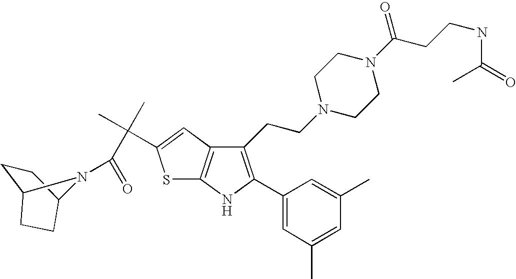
C1(CCN2CCN(C(CCNC(=O)C)=O)CC2)=C(C2=CC(C)=CC(C)=C2)NC2=C1C=C(C(C)(C)C(=O)N1C3CCC1CC3)S2
